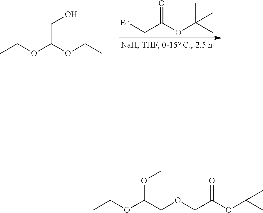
BrCC(OC(C)(C)C)=O.CCOC(OCC)CO.CCOC(COCC(OC(C)(C)C)=O)OCC
